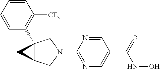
N1(C2=NC=C(C(=O)NO)C=N2)CC2(C3=C([CF3])C=CC=C3)C(C1)C2
